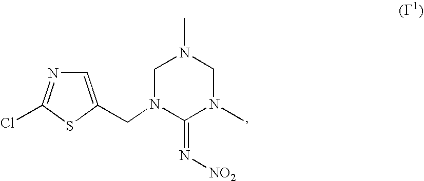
C1N(CC2=CN=C(Cl)S2)C(=N[NO2])N(C)CN1C
